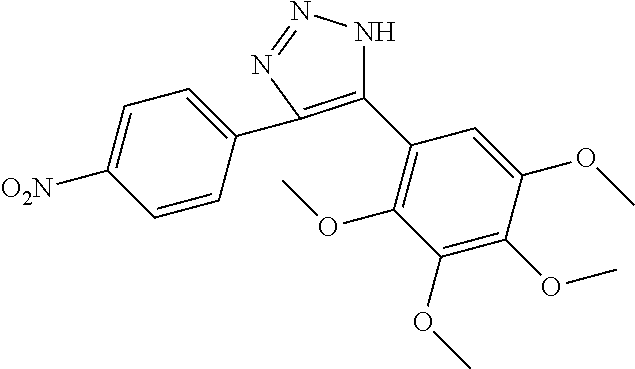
C1(C2=C(OC)C(OC)=C(OC)C(OC)=C2)=C(C2=CC=C([O2N])C=C2)N=NN1
